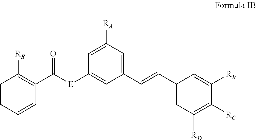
C1=CC=CC(C([E]C2=CC(C=CC3=CC([RD])=C([RC])C([RB])=C3)=CC([RA])=C2)=O)=C1[RE]
